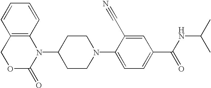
C12=C(C=CC=C1)N(C1CCN(C3=CC=C(C(NC(C)C)=O)C=C3C#N)CC1)C(=O)OC2
